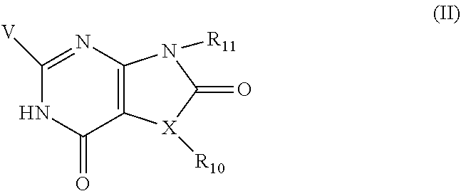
C1(=O)NC([V])=NC2=C1[X]([R10])C(=O)N2[R11]
